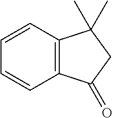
C1=CC2=C(C=C1)C(C)(C)CC2=O
